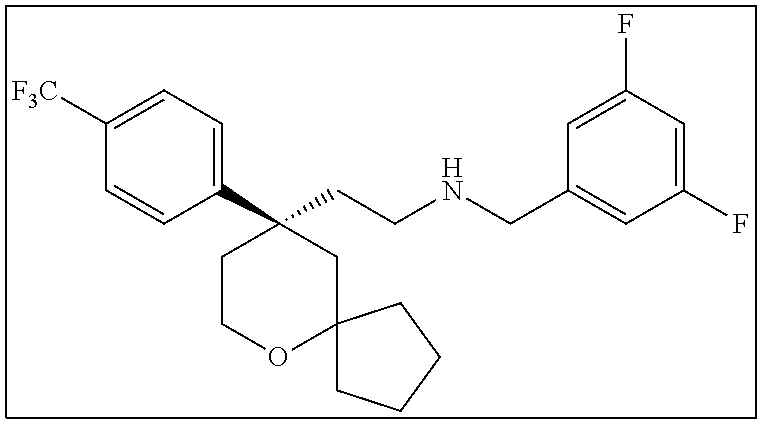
C1(C2(CCNCC3=CC(F)=CC(F)=C3)CCOC3(C2)CCCC3)=CC=C([F3C])C=C1
